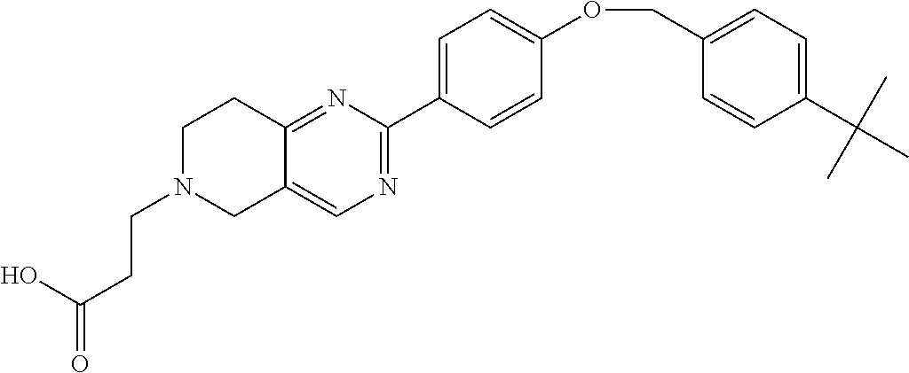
OC(=O)CCN1CC2=CN=C(C3=CC=C(OCC4=CC=C(C(C)(C)C)C=C4)C=C3)N=C2CC1
